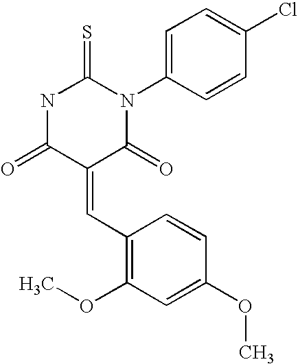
O=C1C(=CC2=C(OC)C=C(OC)C=C2)C(=O)N(C2=CC=C(Cl)C=C2)C(=S)N1
